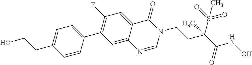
C1(F)=C(C2=CC=C(CCO)C=C2)C=C2C(=C1)C(=O)N(CCC(C(NO)=O)(S(=O)(=O)C)C)C=N2
